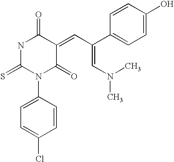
N1C(=S)N(C2=CC=C(Cl)C=C2)C(=O)C(=CC(C2=CC=C(O)C=C2)=CN(C)C)C1=O
